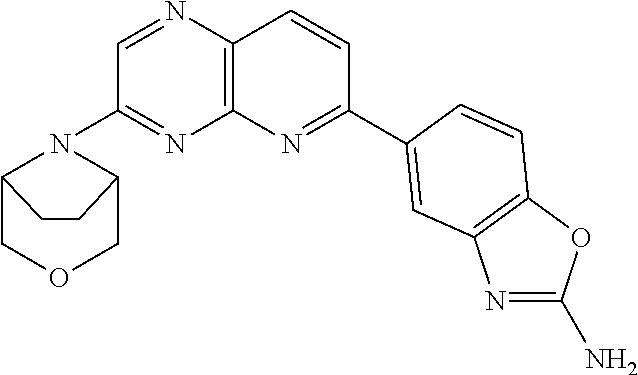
C1=NC2=C(N=C1N1C3COCC1CC3)N=C(C1=CC3=C(OC(N)=N3)C=C1)C=C2
